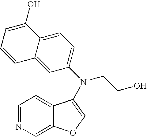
C1=NC=C2C(=C1)C(N(C1=CC=C3C(=C1)C=CC=C3O)CCO)=CO2
